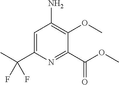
C1=C(C(C)(F)F)N=C(C(OC)=O)C(OC)=C1N
